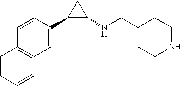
C1=C(C2C(NCC3CCNCC3)C2)C=CC2=C1C=CC=C2
